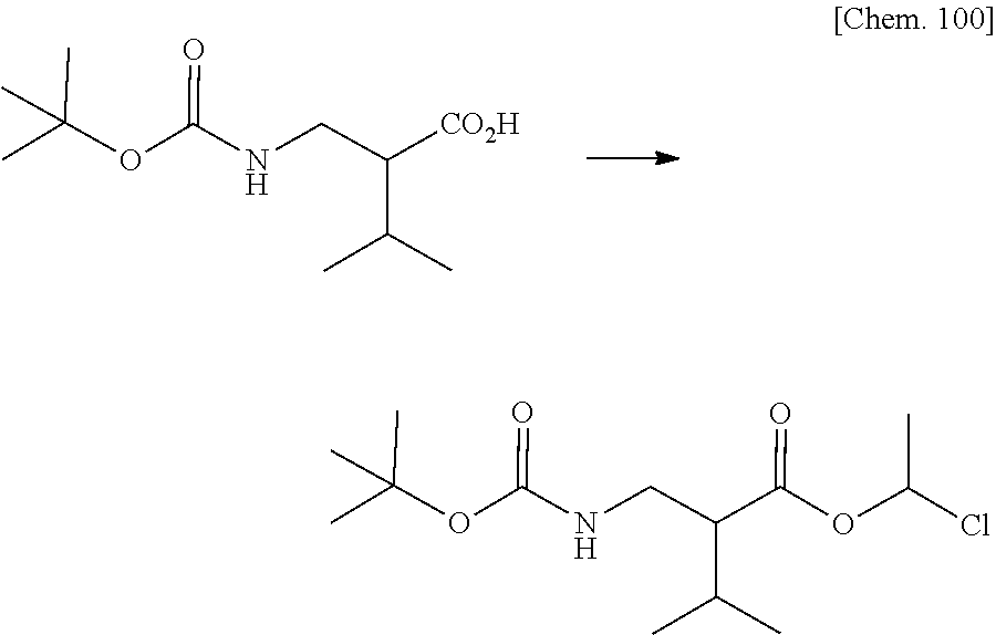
O=C(OC(C)(C)C)NCC([CO2H])C(C)C.O=C(OC(C)(C)C)NCC(C(OC(Cl)C)=O)C(C)C
